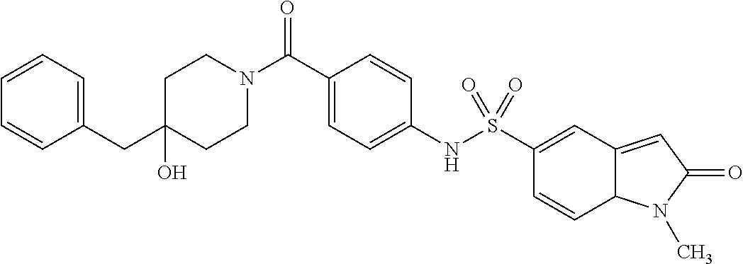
C1(CC2=CC=CC=C2)(O)CCN(C(C2=CC=C(NS(C3=CC4=CC(=O)N(C)C4C=C3)(=O)=O)C=C2)=O)CC1
